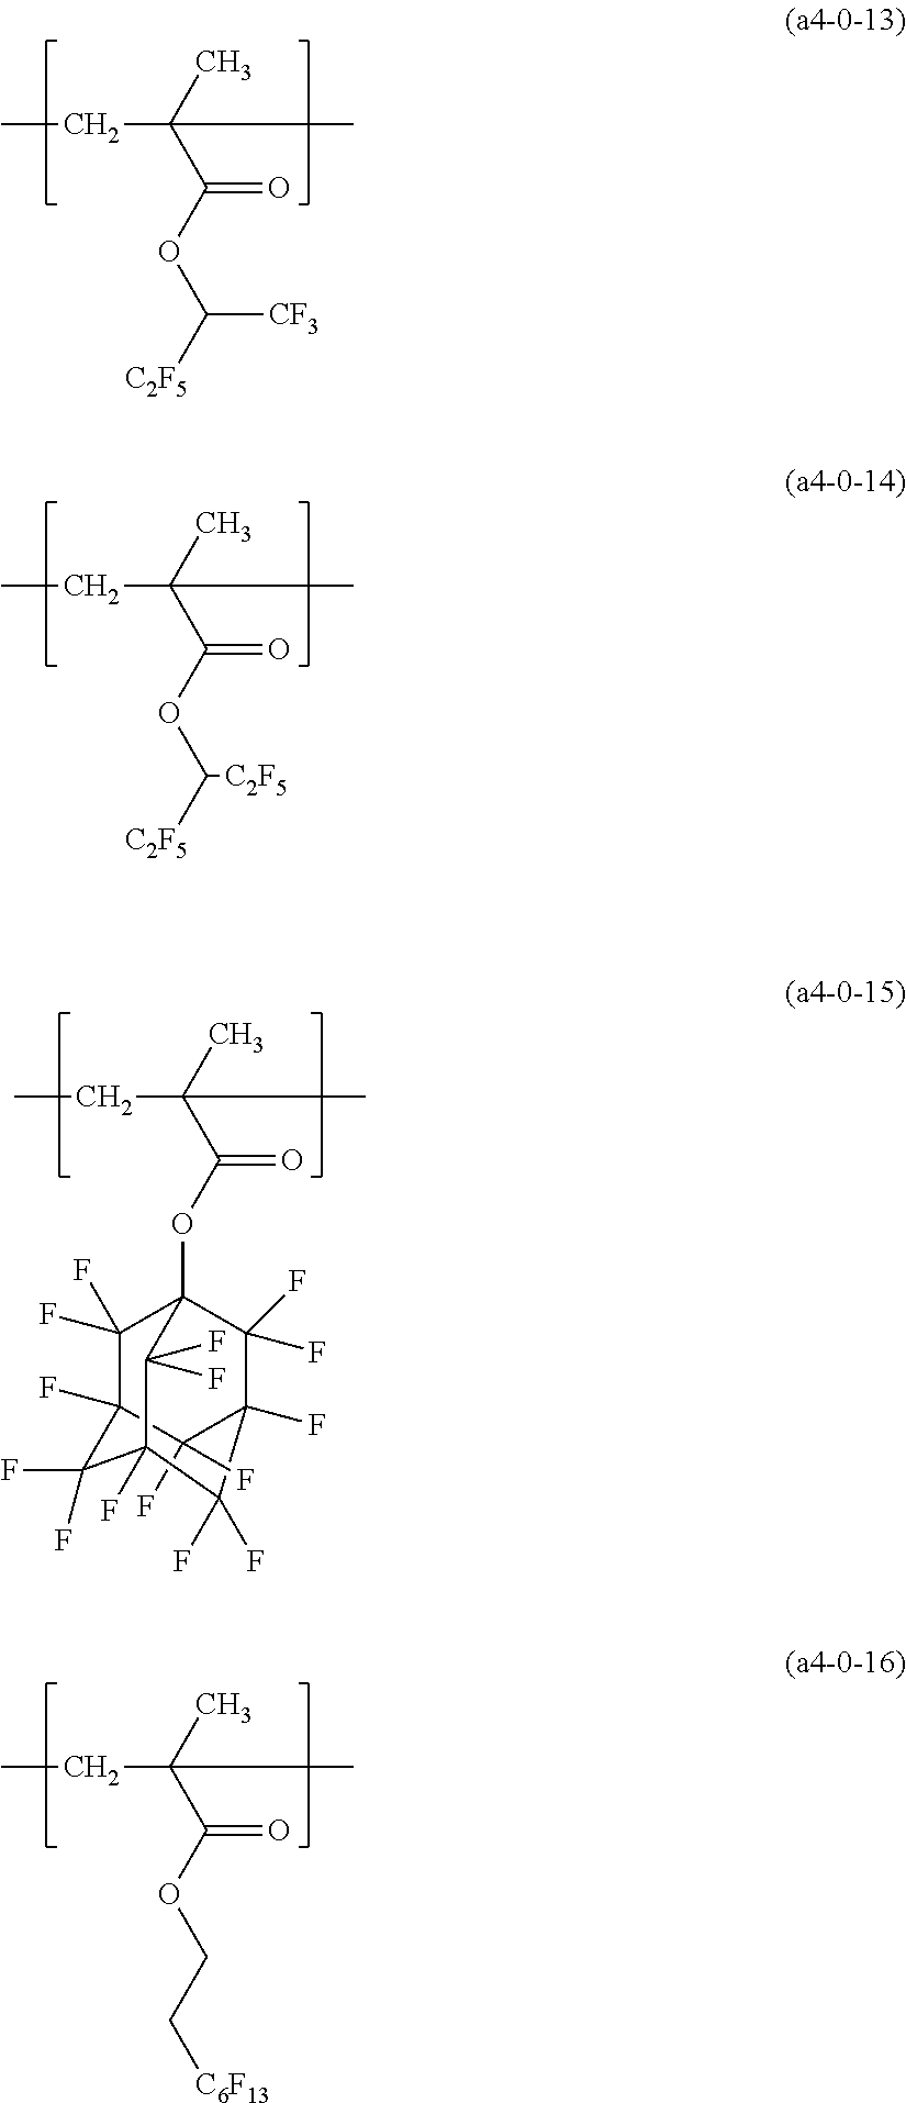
CCC(C)(C)C(OC([C2F5])[CF3])=O.CCC(C)(C)C(OC([C2F5])[C2F5])=O.CCC(C)(C)C(OC12C(F)(F)C3(F)C(F)(F)C(F)(C1(F)F)C(F)(F)C(F)(C3(F)F)C2(F)F)=O.CCC(C)(C)C(OCC[C6F13])=O
